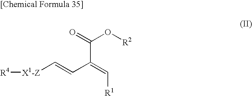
C(C(=C[R1])C=C[X1-Z][R4])(=O)O[R2]
